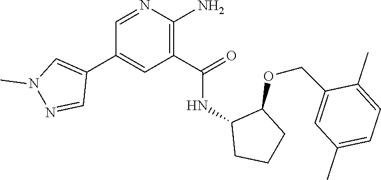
N1=CC(C2=CN(C)N=C2)=CC(C(=O)NC2CCCC2OCC2=CC(C)=CC=C2C)=C1N
